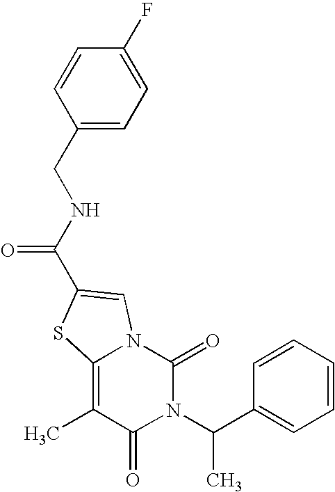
C1=CC=CC(C(N2C(=O)N3C(=C(C)C2=O)SC(C(NCC2=CC=C(F)C=C2)=O)=C3)C)=C1
